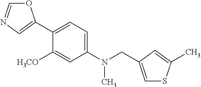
O1C=NC=C1C1=CC=C(N(CC2=CSC(C)=C2)C)C=C1[H3CO]
